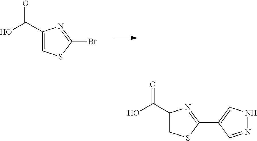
O=C(O)C1=CSC(Br)=N1.O=C(O)C1=CSC(C2=CNN=C2)=N1
